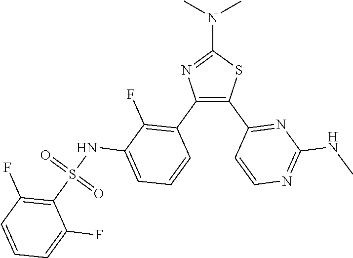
C1(N(C)C)=NC(C2=C(F)C(NS(C3=C(F)C=CC=C3F)(=O)=O)=CC=C2)=C(C2=NC(NC)=NC=C2)S1
